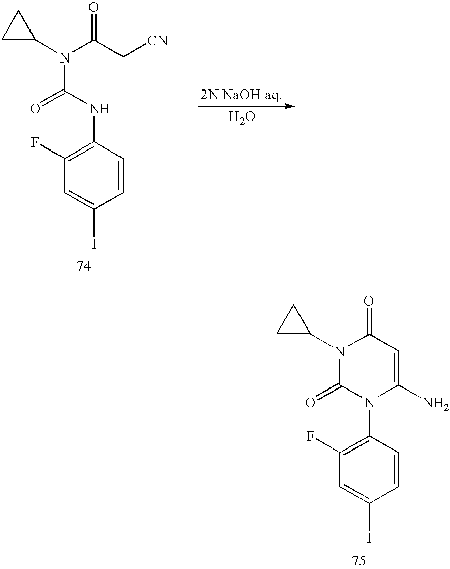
C1=CC(N2C(=O)N(C3CC3)C(=O)C=C2N)=C(F)C=C1I.C1=CC(NC(N(C(C[CN])=O)C2CC2)=O)=C(F)C=C1I.O
